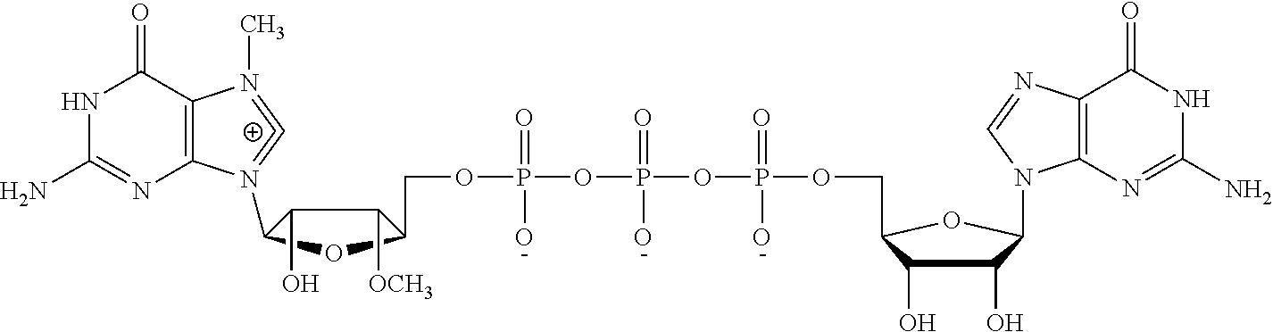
N1C(N)=NC2=C(C1=O)N(C)=C=N2C1C(O)C([OCH3])C(COP(OP(OP(OCC2C(O)C(O)C(N3C4=C(C(=O)NC(N)=N4)N=C3)O2)(=O)O)(=O)O)(=O)[O-])O1
